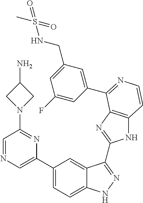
C1(C2=CN=CC(N3CC(N)C3)=N2)=CC=C2C(=C1)C(C1=NC3=C(N1)C=CN=C3C1=CC(CNS(=O)(C)=O)=CC(F)=C1)=NN2
